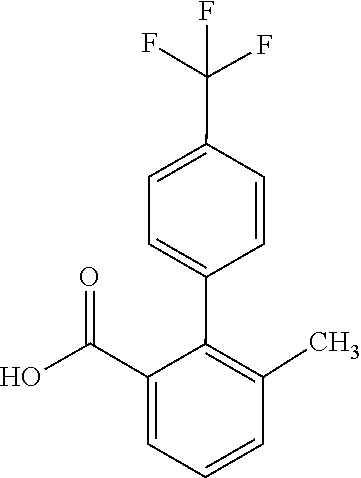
C1=C(C(O)=O)C(C2=CC=C(C(F)(F)F)C=C2)=C(C)C=C1
